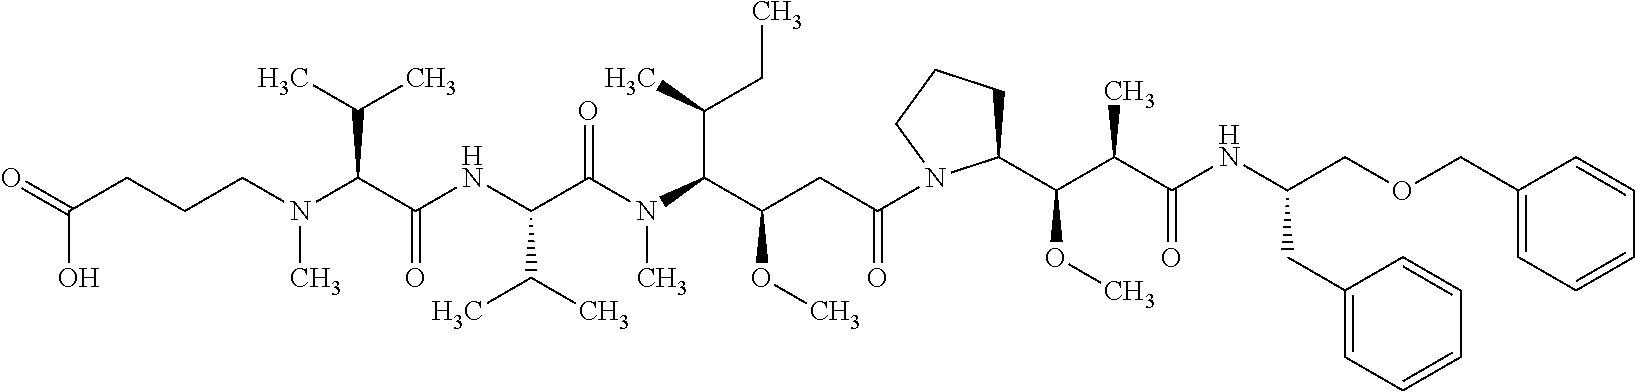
N(C)(C(C(NC(C(N(C(C(CC(N1C(C(C(C(NC(COCC2=CC=CC=C2)CC2=CC=CC=C2)=O)C)OC)CCC1)=O)OC)C(C)CC)C)=O)C(C)C)=O)C(C)C)CCCC(=O)O
